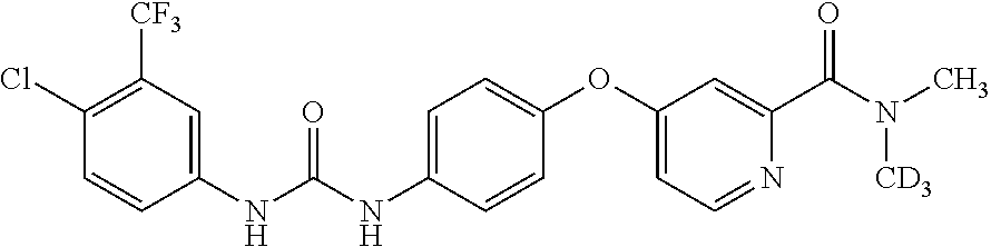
C1(NC(=O)NC2=CC=C(OC3=CC=NC(C(=O)N(C)[CD3])=C3)C=C2)=CC([CF3])=C(Cl)C=C1
